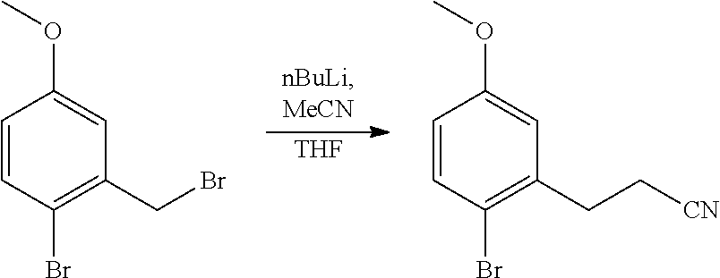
C1=CC(Br)=C(CBr)C=C1OC.C1=CC(Br)=C(CC[CN])C=C1OC.[THF]
